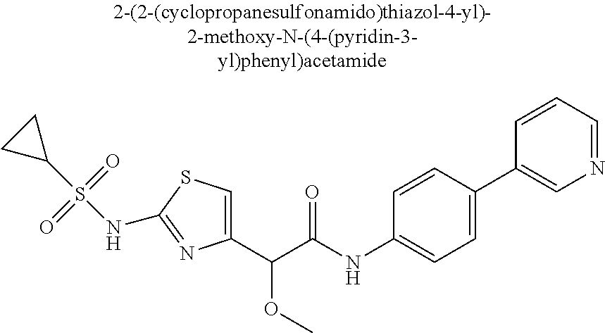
C1(C(C(NC2=CC=C(C3=CN=CC=C3)C=C2)=O)OC)=CSC(NS(C2CC2)(=O)=O)=N1
